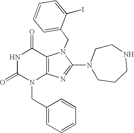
N1C(=O)N(CC2=CC=CC=C2)C2=C(C1=O)N(CC1=CC=CC=C1I)C(N1CCCNCC1)=N2
